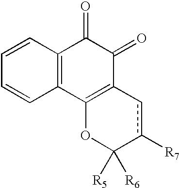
C1=CC2=C(C=C1)C1=C(C(=O)C2=O)cc([R7])C([R5])([R6])O1
